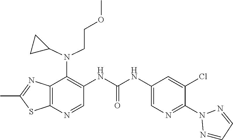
C1(C)=NC2=C(S1)N=CC(NC(=O)NC1=CN=C(N3N=CC=N3)C(Cl)=C1)=C2N(CCOC)C1CC1
